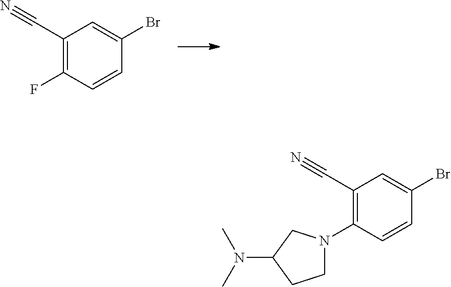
C1(C#N)=C(F)C=CC(Br)=C1.C1(C#N)=C(N2CCC(N(C)C)C2)C=CC(Br)=C1
